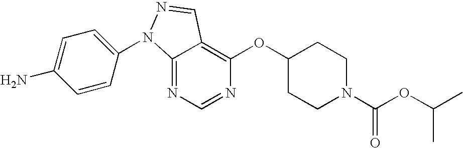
C12=NC=NC(OC3CCN(C(OC(C)C)=O)CC3)=C1C=NN2C1=CC=C(N)C=C1
